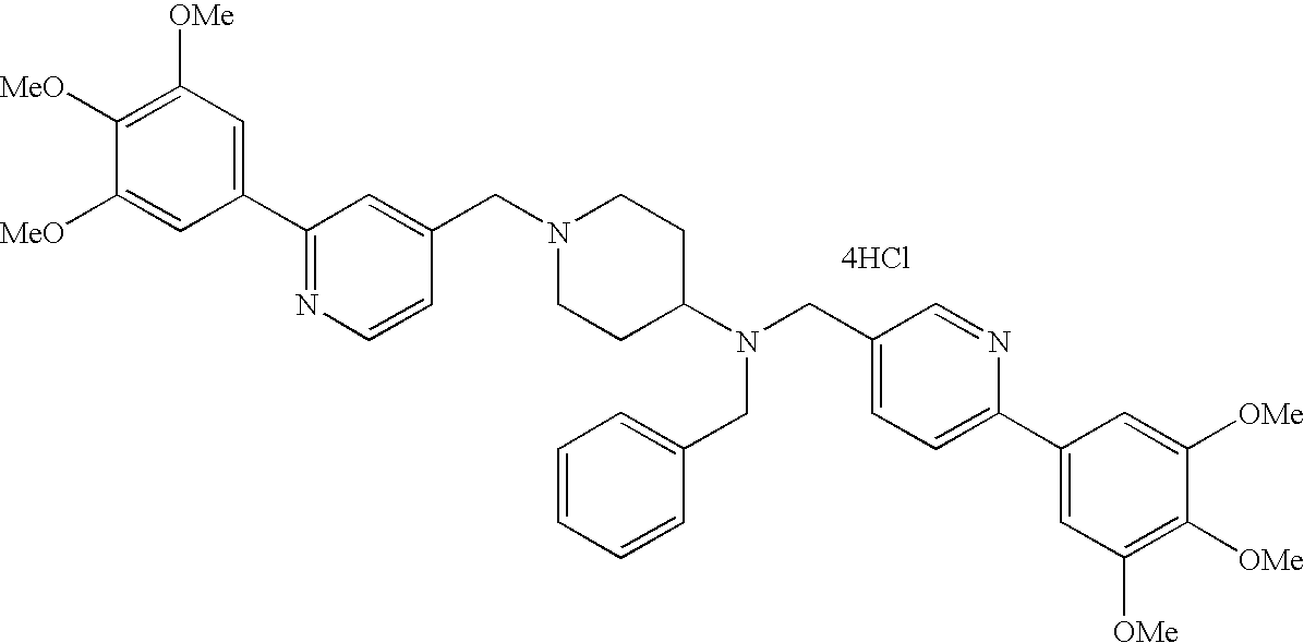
C1(C2=NC=CC(CN3CCC(N(CC4=CC=C(C5=CC([OMe])=C([OMe])C([OMe])=C5)N=C4)CC4=CC=CC=C4)CC3)=C2)=CC([OMe])=C([MeO])C([MeO])=C1.[4HCl]
